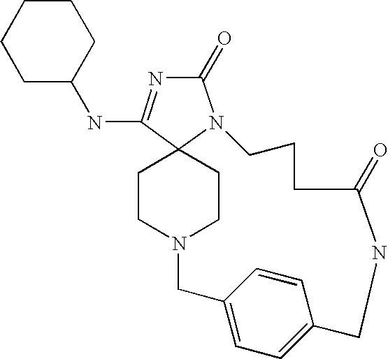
C1CCCCC1NC1=NC(=O)N2C13CCN(CC3)CC1=CC=C(C=C1)CNC(=O)CCC2
